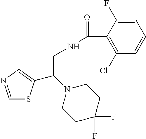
C1=NC(C)=C(C(N2CCC(F)(F)CC2)CNC(=O)C2=C(Cl)C=CC=C2F)S1
